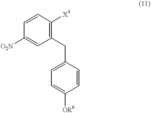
C1([O2N])=CC(CC2=CC=C([OR6])C=C2)=C([X3])C=C1
